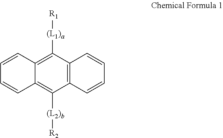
C12=C(C=CC=C1)C([(L2)b][R2])=C1C(=C2[(L1)a][R1])C=CC=C1
